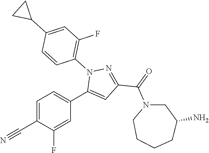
C1=C(C#N)C(F)=CC(C2=CC(C(=O)N3CCCCC(N)C3)=NN2C2=C(F)C=C(C3CC3)C=C2)=C1
